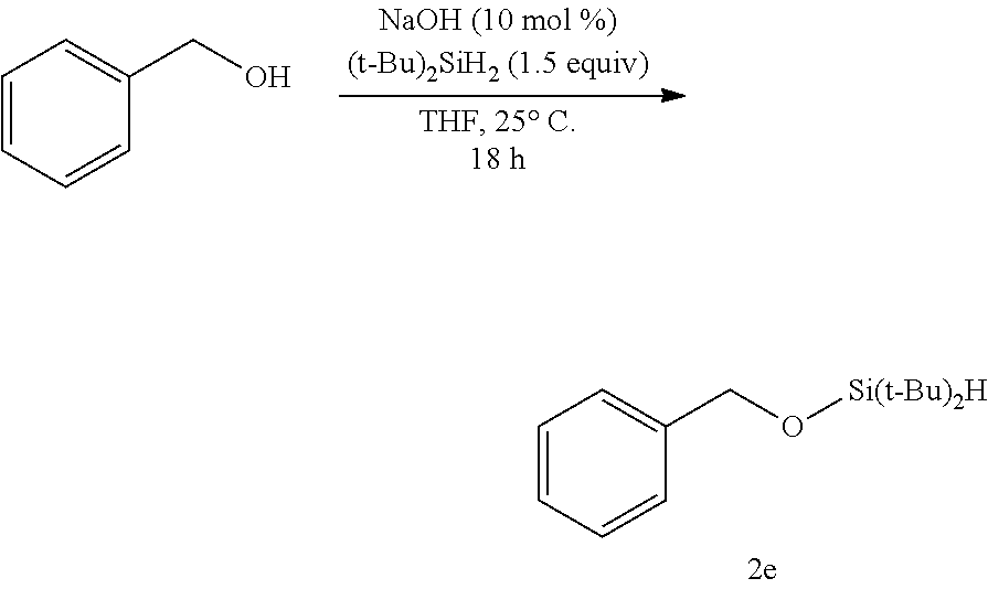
C1=CC=CC(CO)=C1.C1=CC=CC(CO[Si(t-Bu)2H])=C1
